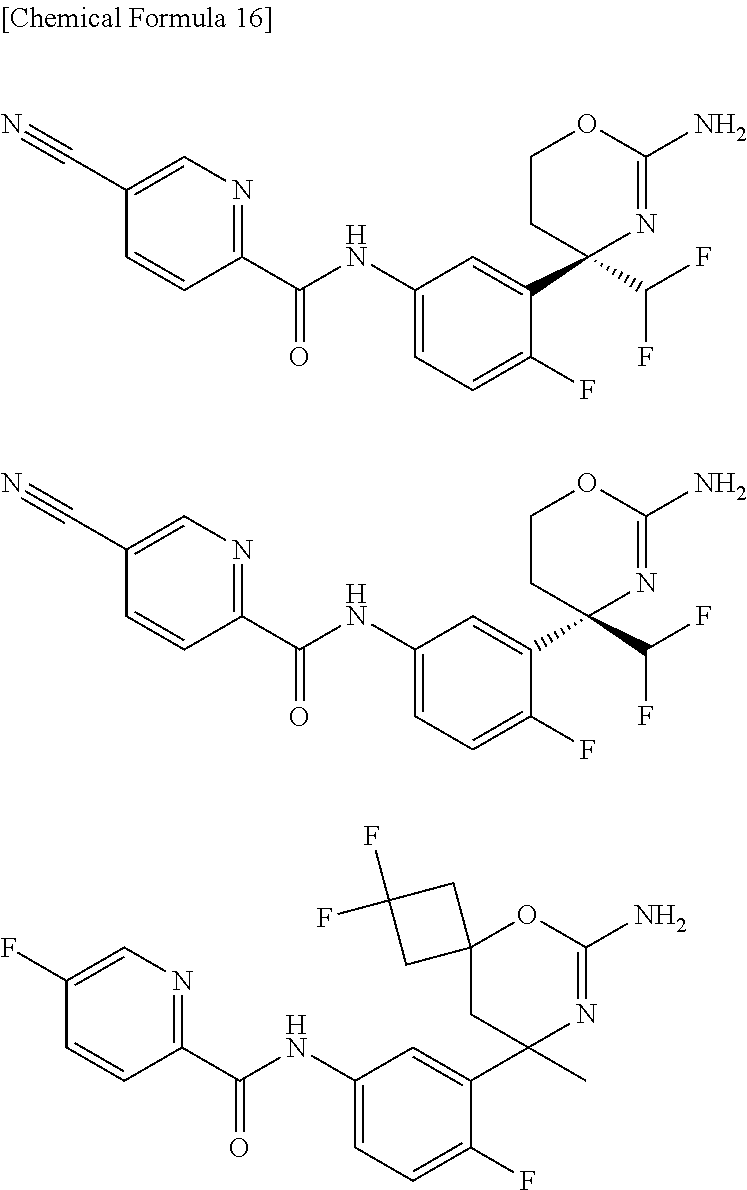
C1(C(NC2=CC=C(F)C(C3(C(F)F)N=C(N)OCC3)=C2)=O)=NC=C(C#N)C=C1.C1(C(NC2=CC=C(F)C(C3(C(F)F)N=C(N)OCC3)=C2)=O)=NC=C(C#N)C=C1.C1(C(NC2=CC=C(F)C(C3(C)N=C(N)OC4(C3)CC(F)(F)C4)=C2)=O)=NC=C(F)C=C1
